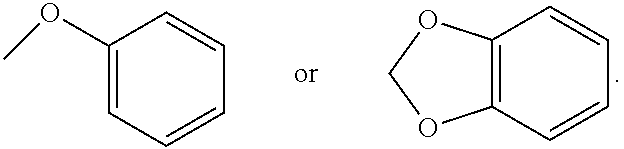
C1(OC)=CC=CC=C1.C12=C(C=CC=C1)OCO2
